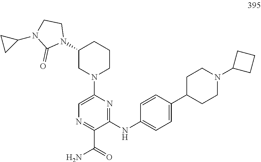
N1=C(C(=O)N)C(NC2=CC=C(C3CCN(C4CCC4)CC3)C=C2)=NC(N2CCCC(N3CCN(C4CC4)C3=O)C2)=C1
